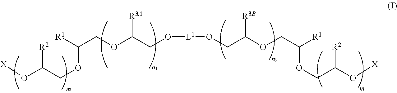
[X]OC(COC([R1])COC(CO[L1]OCC(OCC([R1])OCC(O[X])[R2])[R3B])[R3A])[R2]
